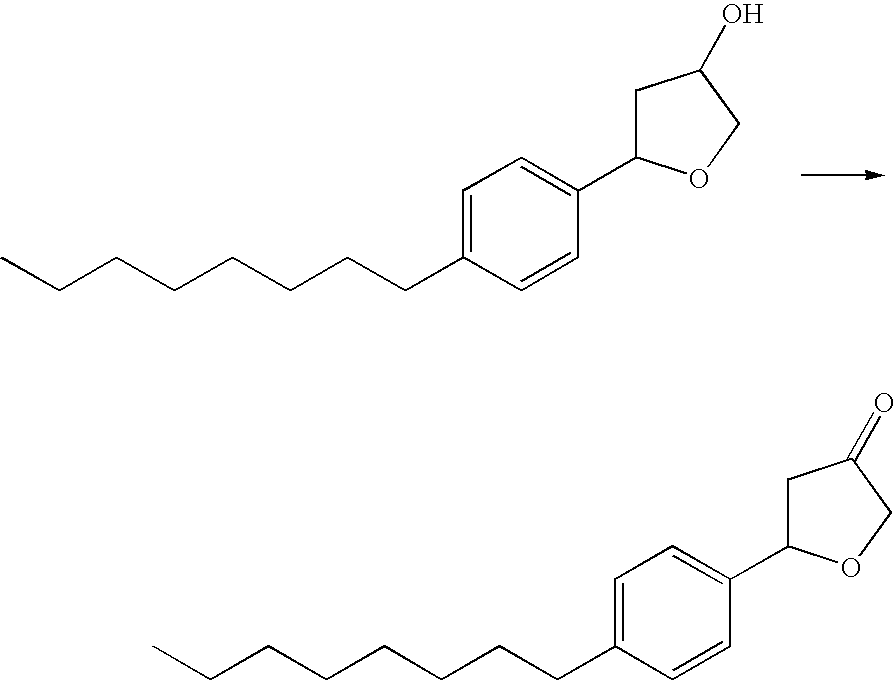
C(CCCCCCC1=CC=C(C2CC(O)CO2)C=C1)C.C(CCCCCCC1=CC=C(C2CC(=O)CO2)C=C1)C
